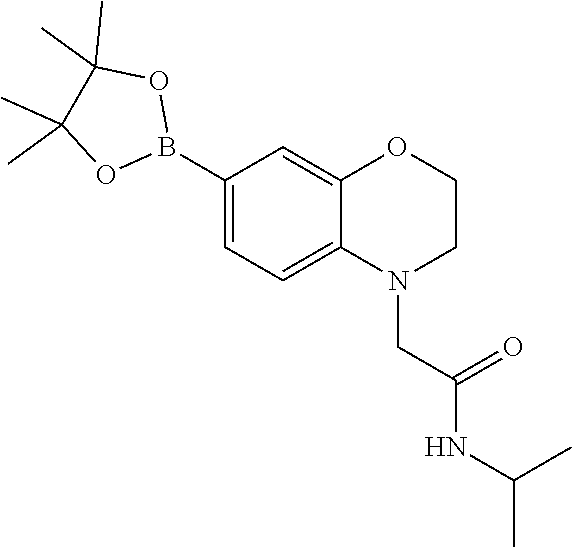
CC1(C)OB(C2=CC=C3N(CC(=O)NC(C)C)CCOC3=C2)OC1(C)C
